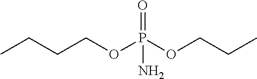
CCCCOP(OCCC)(=O)N
